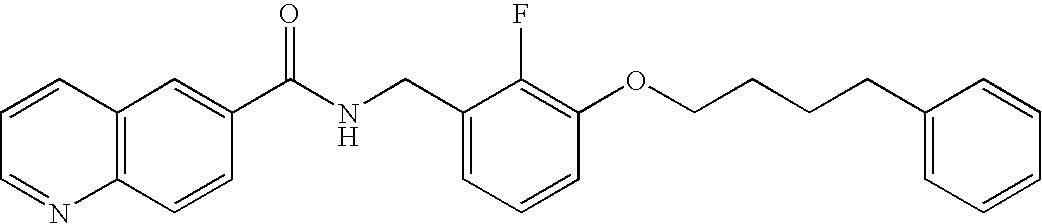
C1=CC=NC2=C1C=C(C(NCC1=CC=CC(OCCCCC3=CC=CC=C3)=C1F)=O)C=C2
